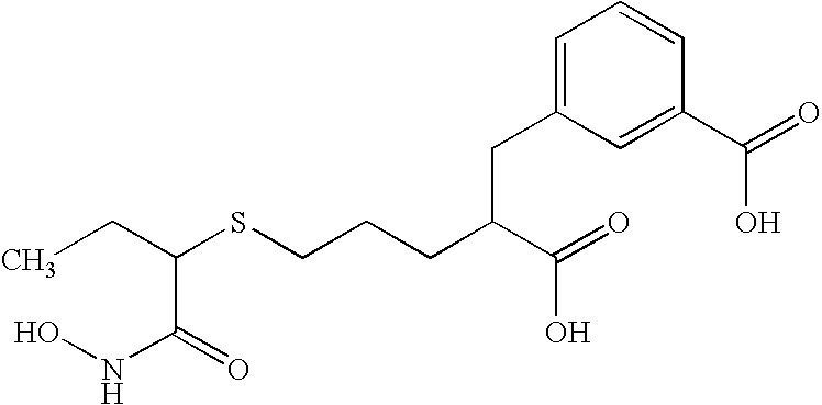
C(SCCCC(C(=O)O)CC1=CC=CC(C(=O)O)=C1)(CC)C(NO)=O
